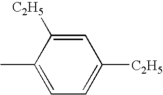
C1(C)=CC=C([C2H5])C=C1[C2H5]
